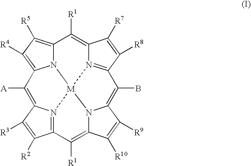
N12C3=C([R5])C([R4])=C1C([A])=C1N4=C(C([R2])=C1[R3])C([R1])=C1N5C(=C(B)C6=N(C(=C3[R1])C([R7])=C6[R8])[M]245)C([R9])=C1[R10]
